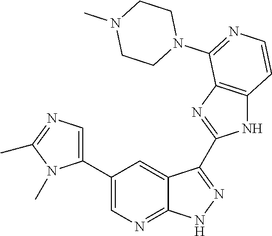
C1(C2=CN=C3C(=C2)C(C2=NC4=C(N2)C=CN=C4N2CCN(C)CC2)=N[N H]3)=CN=C(C)N1C
